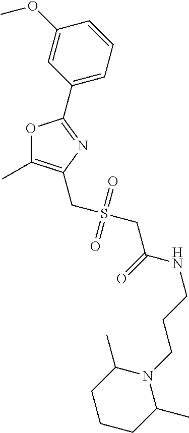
C1CCC(C)N(CCCNC(=O)CS(CC2=C(C)OC(C3=CC=CC(OC)=C3)=N2)(=O)=O)C1C
